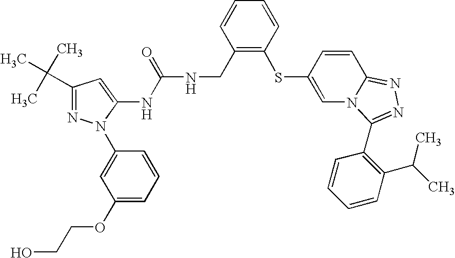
C1(C(C)(C)C)=NN(C2=CC(OCCO)=CC=C2)C(NC(NCC2=C(SC3=CN4C(=NN=C4C4=C(C(C)C)C=CC=C4)C=C3)C=CC=C2)=O)=C1
